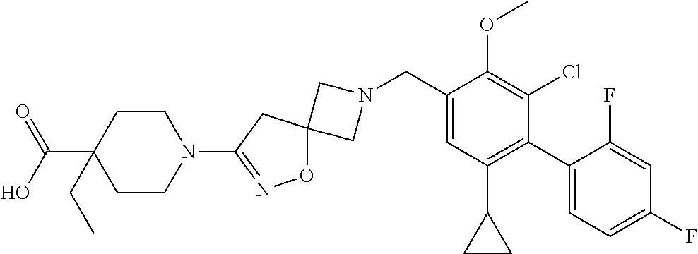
C1N(CC2=CC(C3CC3)=C(C3=CC=C(F)C=C3F)C(Cl)=C2OC)CC12ON=C(N1CCC(C(=O)O)(CC)CC1)C2
